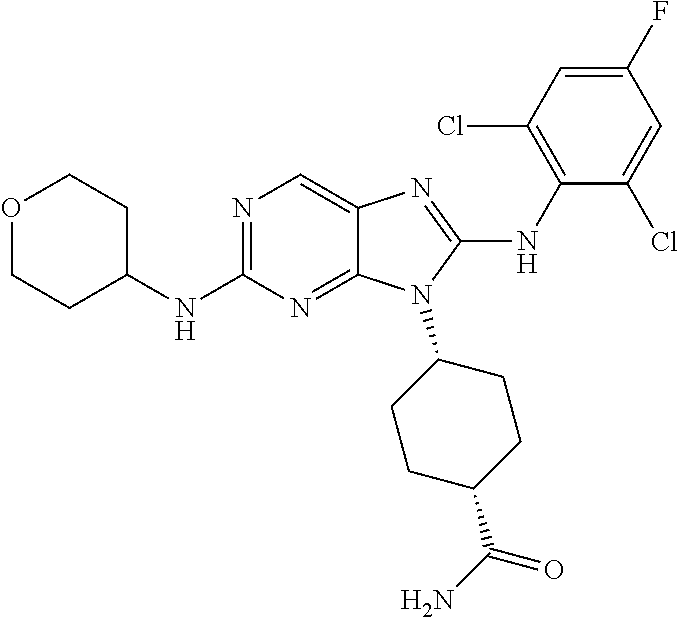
N1=C(NC2CCOCC2)N=C2C(=C1)N=C(NC1=C(Cl)C=C(F)C=C1Cl)N2C1CCC(C(N)=O)CC1
